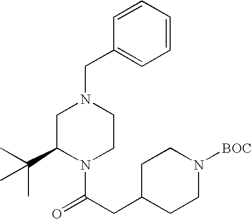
C1=CC=CC(CN2CC(C(C)(C)C)N(C(CC3CCN([BOC])CC3)=O)CC2)=C1
